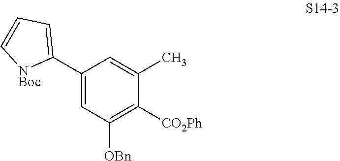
C1(C2=CC=C[NBoc]2)=CC([OBn])=C([CO2Ph])C(C)=C1
